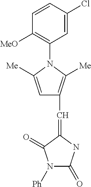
[Ph]N1C(=O)NC(=CC2=C([Me])N(C3=C([MeO])C=CC(Cl)=C3)C([Me])=C2)C1=O
